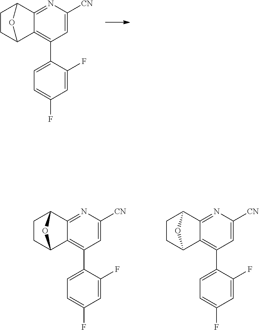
C12=C(C3=CC=C(F)C=C3F)C=C([CN])N=C1C1CCC2O1.C12=C(C3=CC=C(F)C=C3F)C=C([CN])N=C1C1CCC2O1.C12=C(C3=CC=C(F)C=C3F)C=C([CN])N=C1C1CCC2O1
